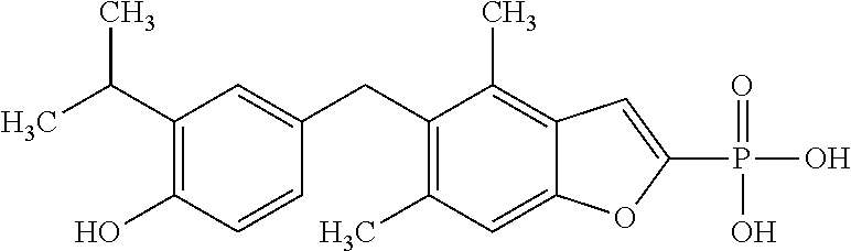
C1=C(CC2=C(C)C=C3C(=C2C)C=C(P(=O)(O)O)O3)C=CC(O)=C1C(C)C
